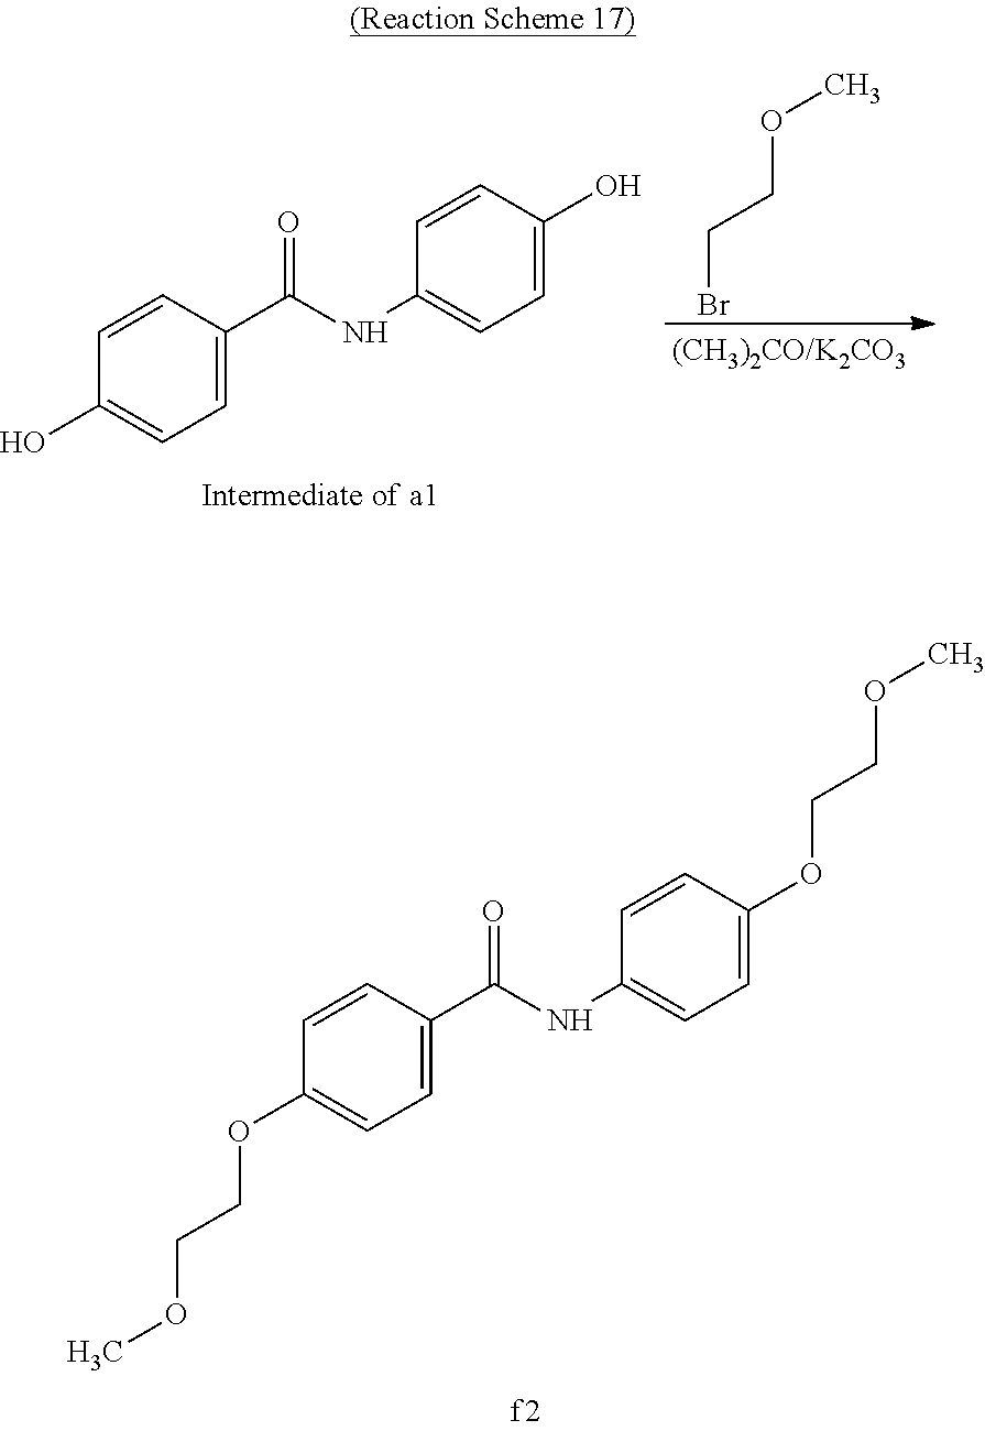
C1=CC(C(NC2=CC=C(O)C=C2)=O)=CC=C1O.BrCCOC.C1=CC(C(=O)NC2=CC=C(OCCOC)C=C2)=CC=C1OCCOC
